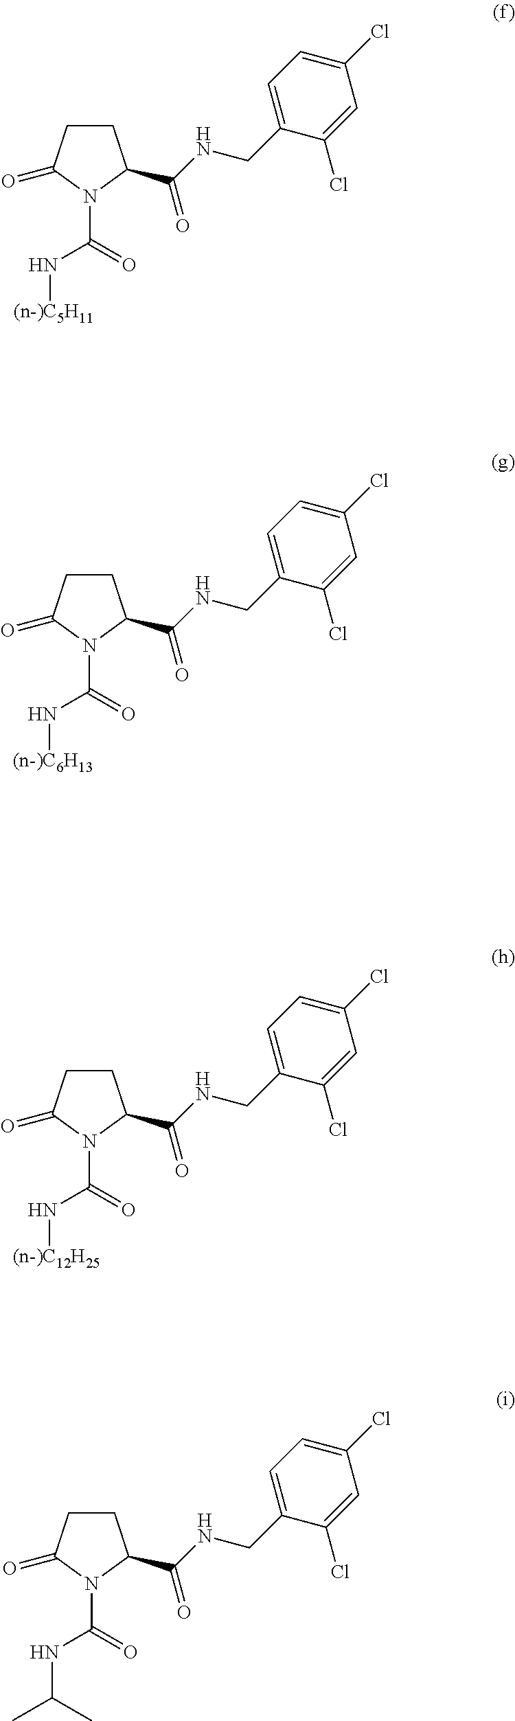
N(C(N1C(C(NCC2=CC=C(Cl)C=C2Cl)=O)CCC1=O)=O)[(n-)C5H11].N(C(N1C(C(NCC2=CC=C(Cl)C=C2Cl)=O)CCC1=O)=O)[(n-)C6H13].N(C(N1C(C(NCC2=CC=C(Cl)C=C2Cl)=O)CCC1=O)=O)[(n-)C12H25].N(C(N1C(C(NCC2=CC=C(Cl)C=C2Cl)=O)CCC1=O)=O)C(C)C
